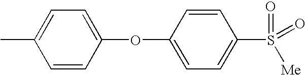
O(C1=CC=C(S(=O)(=O)[Me])C=C1)C1=CC=C(C)C=C1
